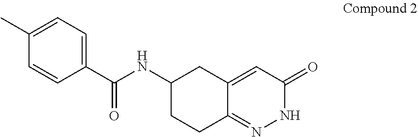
C1=C(C)C=CC(C(NC2CC3=CC(=O)NN=C3CC2)=O)=C1
